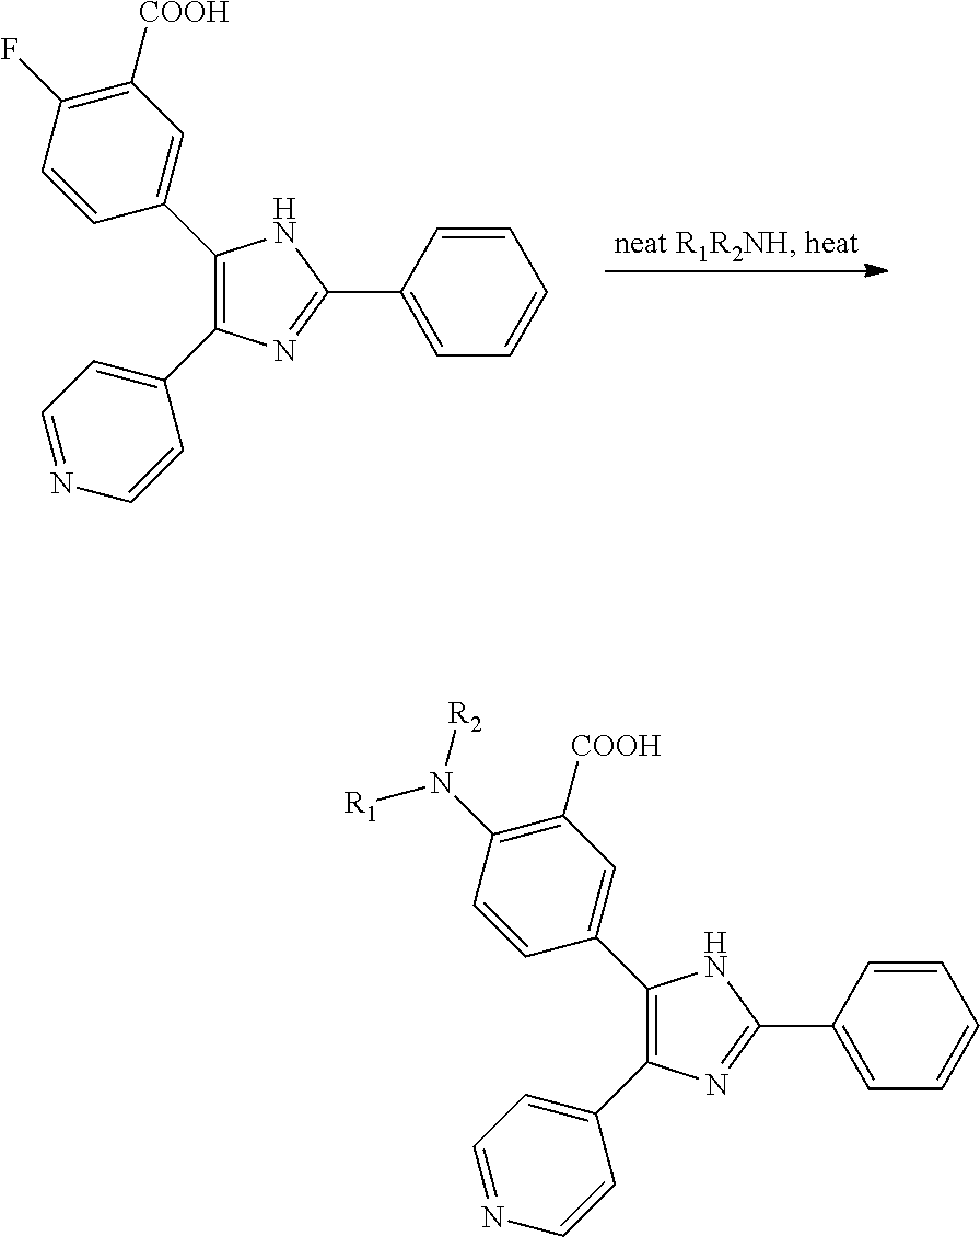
N1=C(C2=CC=CC=C2)NC(C2=CC([COOH])=C(F)C=C2)=C1C1=CC=NC=C1.N1=C(C2=CC=CC=C2)NC(C2=CC([COOH])=C(N([R1])[R2])C=C2)=C1C1=CC=NC=C1
